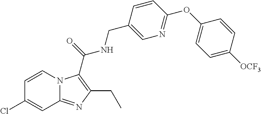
C1=CN2C(=NC(CC)=C2C(=O)NCC2=CN=C(OC3=CC=C([OCF3])C=C3)C=C2)C=C1Cl
